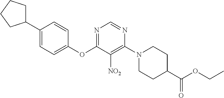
C1(OC2=NC=NC(N3CCC(C(OCC)=O)CC3)=C2[NO2])=CC=C(C2CCCC2)C=C1
